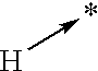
[H]->*
